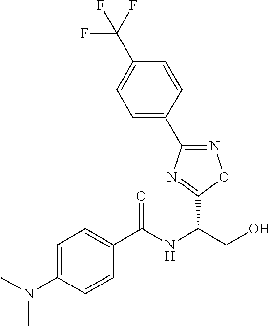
C(NC(CO)C1=NC(C2=CC=C(C(F)(F)F)C=C2)=NO1)(=O)C1=CC=C(N(C)C)C=C1
